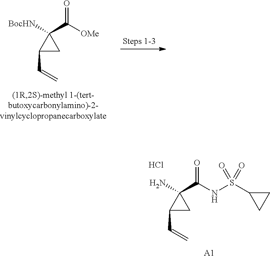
C1(C=C)CC1(N)C(NS(C1CC1)(=O)=O)=O.Cl.[A1].C1(C=C)CC1([BocHN])C([OMe])=O
